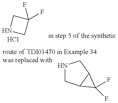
N1CC(F)(F)C1.Cl.N1CC2C(C1)C2(F)F
